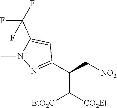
[NO2]CC(C1=NN(C)C(C(F)(F)F)=C1)C([CO2Et])[EtO2C]
